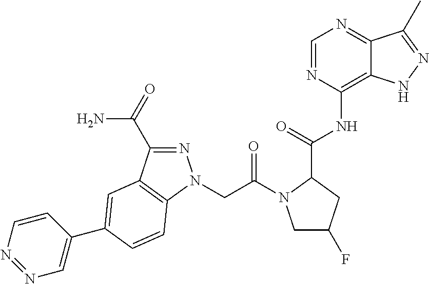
C12=C(NC(C3CC(F)CN3C(CN3N=C(C(=O)N)C4=C3C=CC(C3=CN=NC=C3)=C4)=O)=O)N=CN=C1C(C)=NN2
